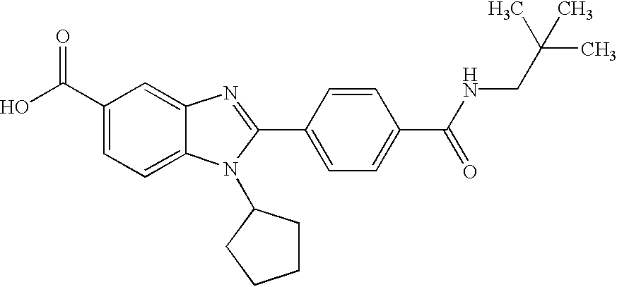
C1(C(O)=O)=CC=C2C(=C1)N=C(C1=CC=C(C(NCC(C)(C)C)=O)C=C1)N2C1CCCC1
